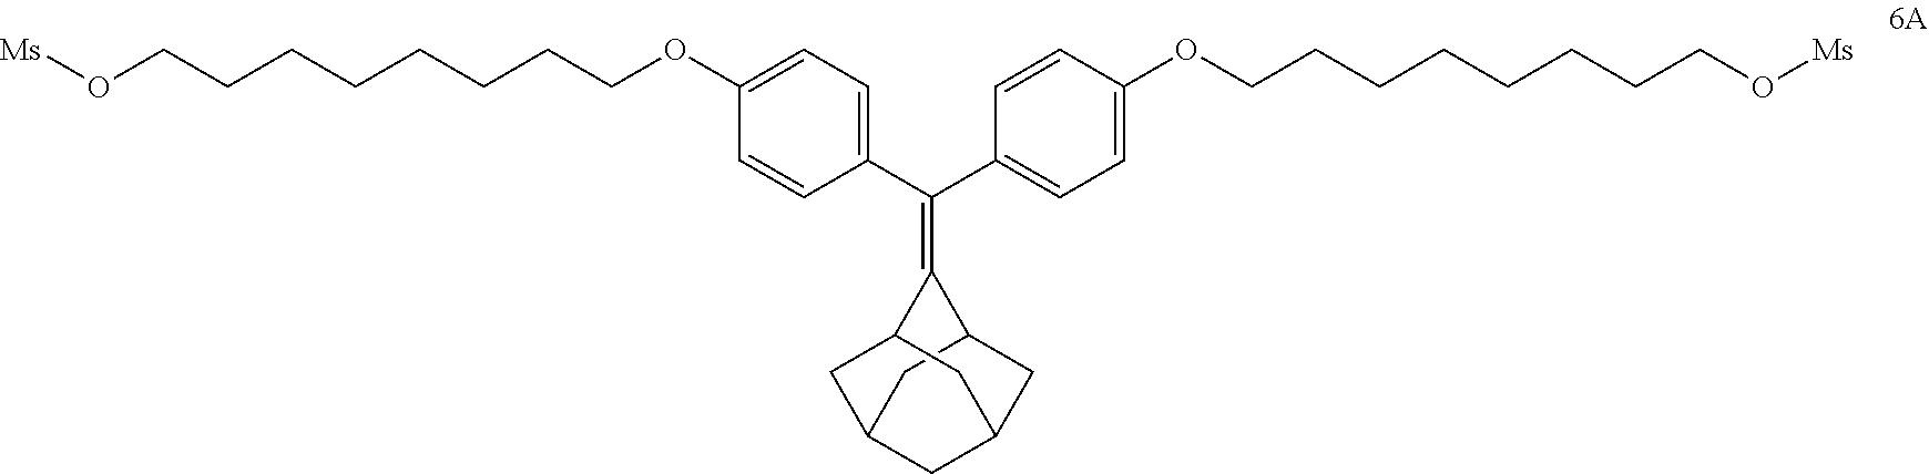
C1=CC(C(C2=CC=C(OCCCCCCCCO[Ms])C=C2)=C2C3CC4CC(CC2C4)C3)=CC=C1OCCCCCCCCO[Ms]
